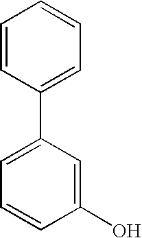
C1(C2=CC=CC(O)=C2)=CC=CC=C1
